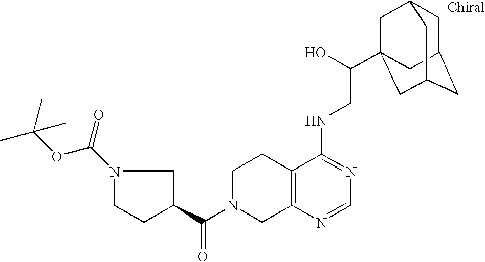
C1C(C(=O)N2CC3=C(CC2)C(NCC(O)C24CC5CC(CC(C2)C5)C4)=NC=N3)CCN1C(OC(C)(C)C)=O
